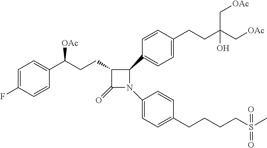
C1=C(F)C=CC(C(CCC2C(=O)N(C3=CC=C(CCCCS(C)(=O)=O)C=C3)C2C2=CC=C(CCC(C[OAc])(C[OAc])O)C=C2)[OAc])=C1
